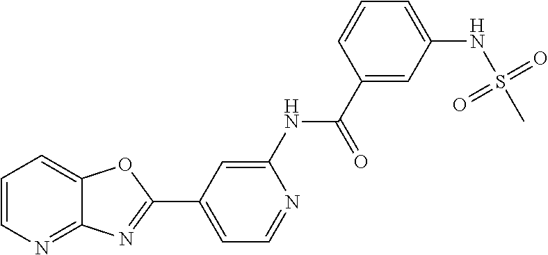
C1=CN=C2C(=C1)OC(C1=CC=NC(NC(C3=CC(NS(C)(=O)=O)=CC=C3)=O)=C1)=N2
